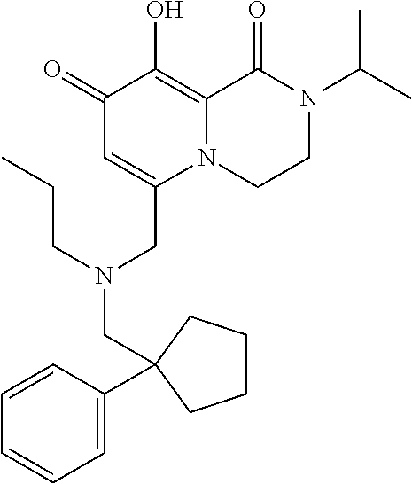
C1(=O)C=C(CN(CC2(C3=CC=CC=C3)CCCC2)CCC)N2C(=C1O)C(=O)N(C(C)C)CC2
